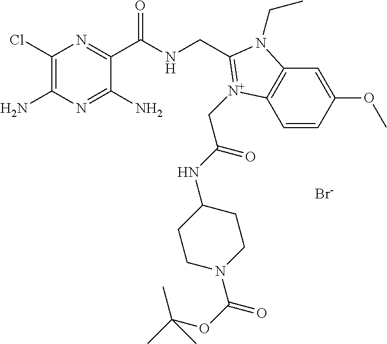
[Br-].C1(Cl)=C(N)N=C(N)C(C(NCC2=[N+](CC(=O)NC3CCN(C(OC(C)(C)C)=O)CC3)C3=C(C=C(OC)C=C3)N2CC)=O)=N1
